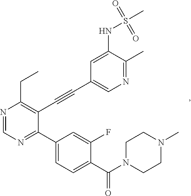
N1=CN=C(C2=CC=C(C(N3CCN(C)CC3)=O)C(F)=C2)C(C#CC2=CN=C(C)C(NS(=O)(=O)C)=C2)=C1CC
